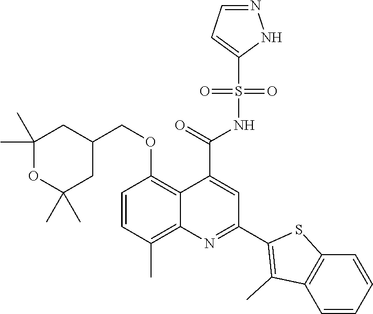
C1=CC(C)=C2C(=C1OCC1CC(C)(C)OC(C)(C)C1)C(C(=O)NS(C1=CC=NN1)(=O)=O)=CC(C1=C(C)C3=C(S1)C=CC=C3)=N2
